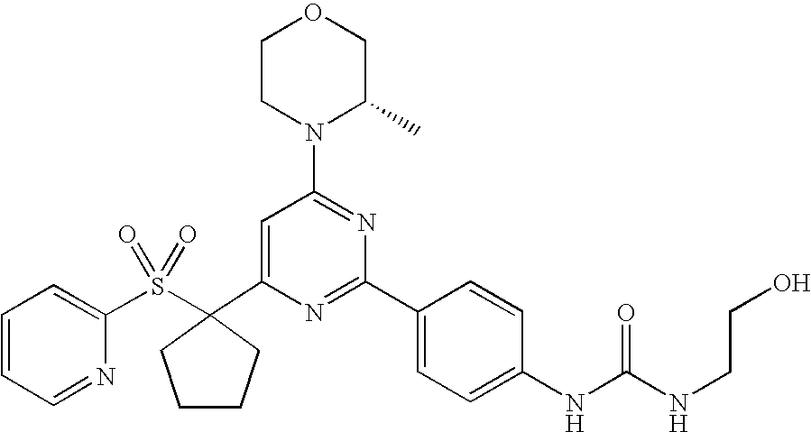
C1(C2(S(C3=CC=CC=N3)(=O)=O)CCCC2)=CC(N2C(C)COCC2)=NC(C2=CC=C(NC(=O)NCCO)C=C2)=N1
